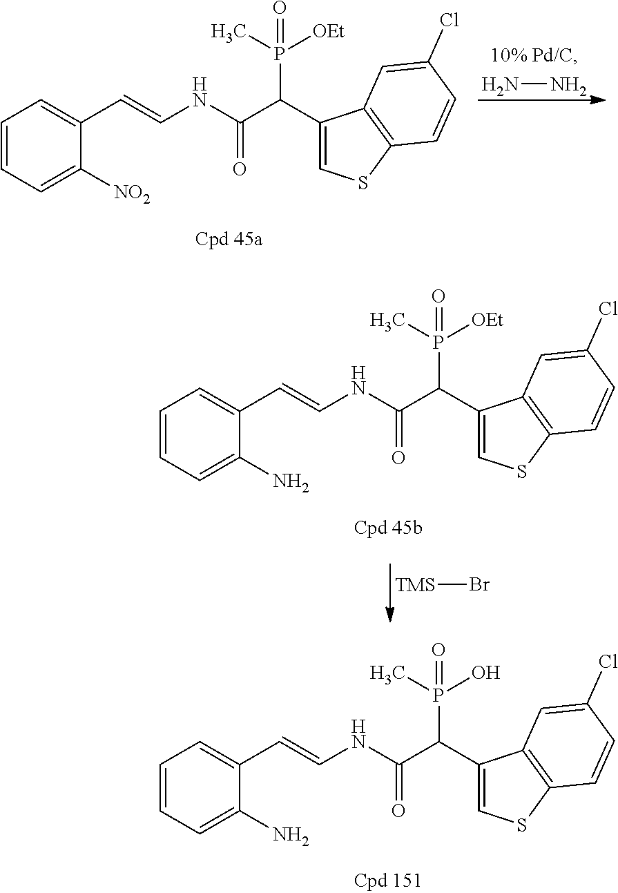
C1=CC=C([NO2])C(C=CNC(=O)C(P(C)([OEt])=O)C2=CSC3=C2C=C(Cl)C=C3)=C1.NN.[TMS]Br.C1=CC=C(N)C(C=CNC(=O)C(P(C)([OEt])=O)C2=CSC3=C2C=C(Cl)C=C3)=C1.C1=CC=C(N)C(C=CNC(=O)C(P(C)(O)=O)C2=CSC3=C2C=C(Cl)C=C3)=C1
